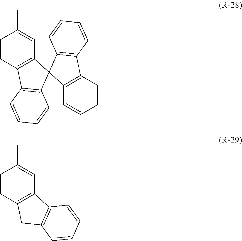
C1(C)=CC2=C(C=C1)C1=C(C=CC=C1)C21C2=C(C=CC=C2)C2=C1C=CC=C2.C1(C)=CC2=C(C=C1)CC1=C2C=CC=C1
